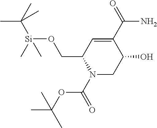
C1(CO[Si](C(C)(C)C)(C)C)N(C(=O)OC(C)(C)C)CC(O)C(C(N)=O)=C1
